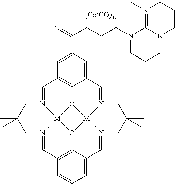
C1=N2[M]34O5C6=C1C=C(C(=O)CCCN1CCCN7C1=N(C)CCC7)C=C6C=N1[M]56O3C3=C(C=N4CC(C)(C)C2)C=CC=C3C=N6CC(C)(C)C1.[[Co(CO)4]-]
